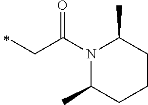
C(C(N1C(C)CCCC1C)=O)C
